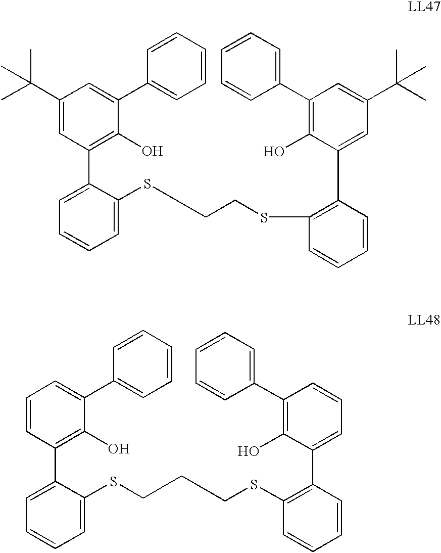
C1=CC(C2=CC=CC=C2SCCCSC2=C(C3=CC=CC(C4=CC=CC=C4)=C3O)C=CC=C2)=C(O)C(C2=CC=CC=C2)=C1.C1(C(C)(C)C)=CC(C2=CC=CC=C2SCCSC2=C(C3=CC(C(C)(C)C)=CC(C4=CC=CC=C4)=C3O)C=CC=C2)=C(O)C(C2=CC=CC=C2)=C1
